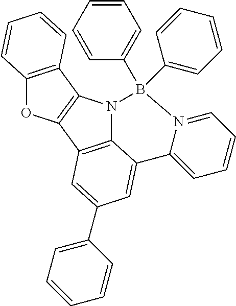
O1C2=C(C3=C1C1=C4N3B(C3=CC=CC=C3)(C3=CC=CC=C3)N3=CC=CC=C3C4=CC(C3=CC=CC=C3)=C1)C=CC=C2
